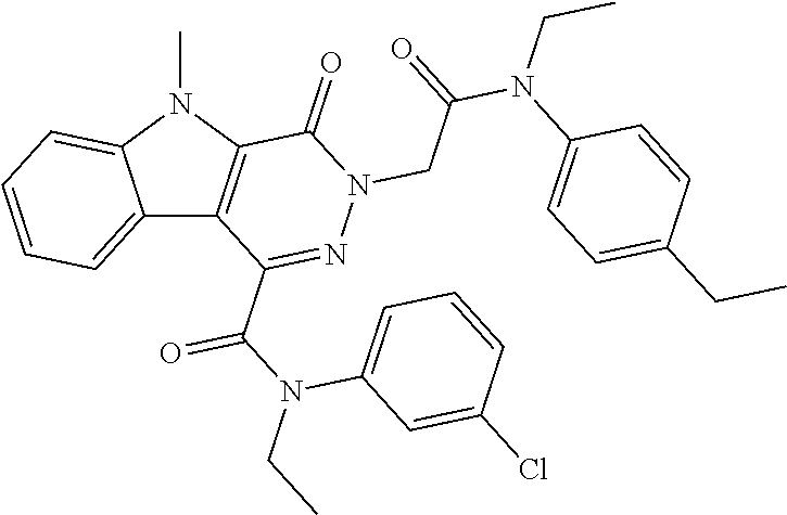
C12=CC=CC=C1N(C)C1=C2C(C(N(CC)C2=CC=CC(Cl)=C2)=O)=NN(CC(N(C2=CC=C(CC)C=C2)CC)=O)C1=O
